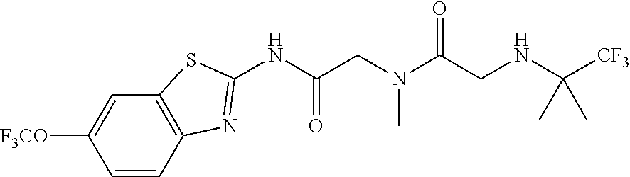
C1=CC2=C(C=C1[F3CO])SC(NC(CN(C(CNC([CF3])(C)C)=O)C)=O)=N2
